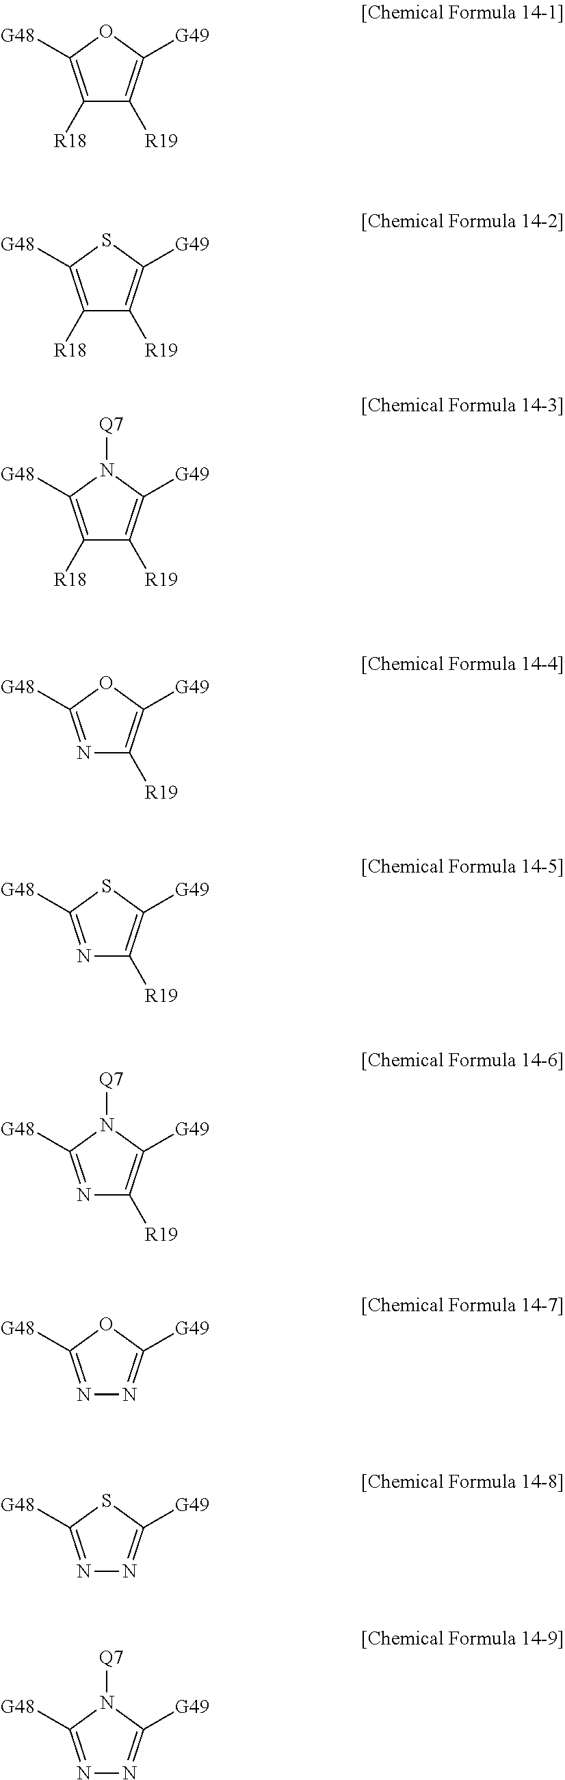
C1([R18])=C([G48])OC([G49])=C1[R19].C1([R18])=C([G48])SC([G49])=C1[R19].C1([R18])=C([G48])N([Q7])C([G49])=C1[R19].N1=C([G48])OC([G49])=C1[R19].N1=C([G48])SC([G49])=C1[R19].N1=C([G48])N([Q7])C([G49])=C1[R19].N1=C([G48])OC([G49])=N1.N1=C([G48])SC([G49])=N1.N1=C([G48])N([Q7])C([G49])=N1
